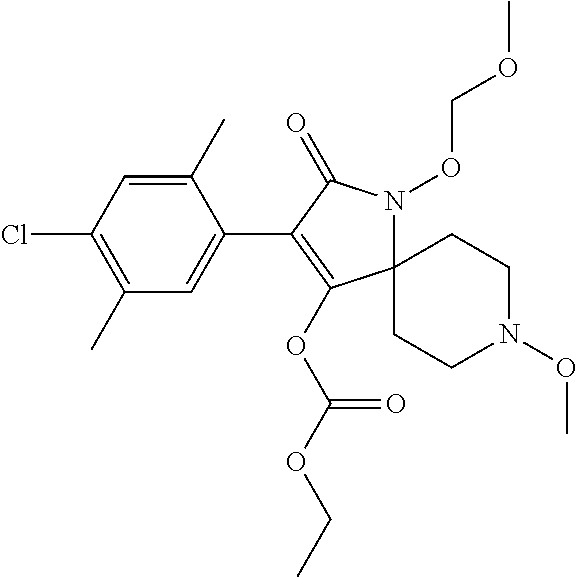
C12(N(OCOC)C(=O)C(C3=CC(C)=C(Cl)C=C3C)=C1OC(OCC)=O)CCN(OC)CC2
